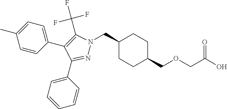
C1(CN2N=C(C3=CC=CC=C3)C(C3=CC=C(C)C=C3)=C2C(F)(F)F)CCC(COCC(O)=O)CC1
